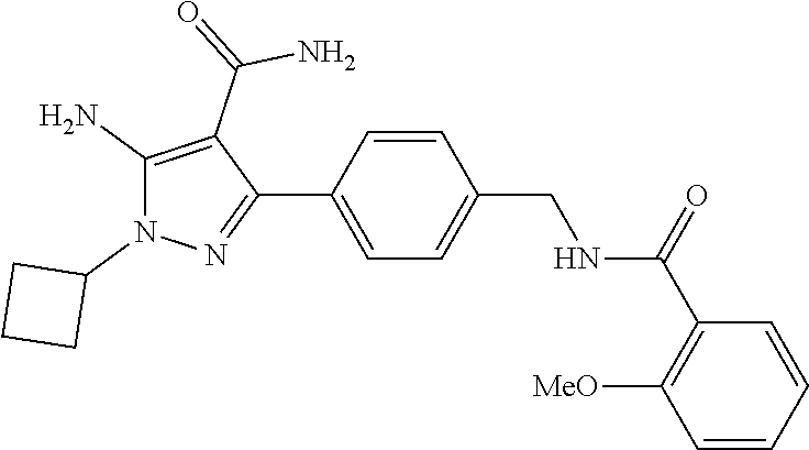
C1=CC(CNC(C2=C([MeO])C=CC=C2)=O)=CC=C1C1=NN(C2CCC2)C(N)=C1C(=O)N
